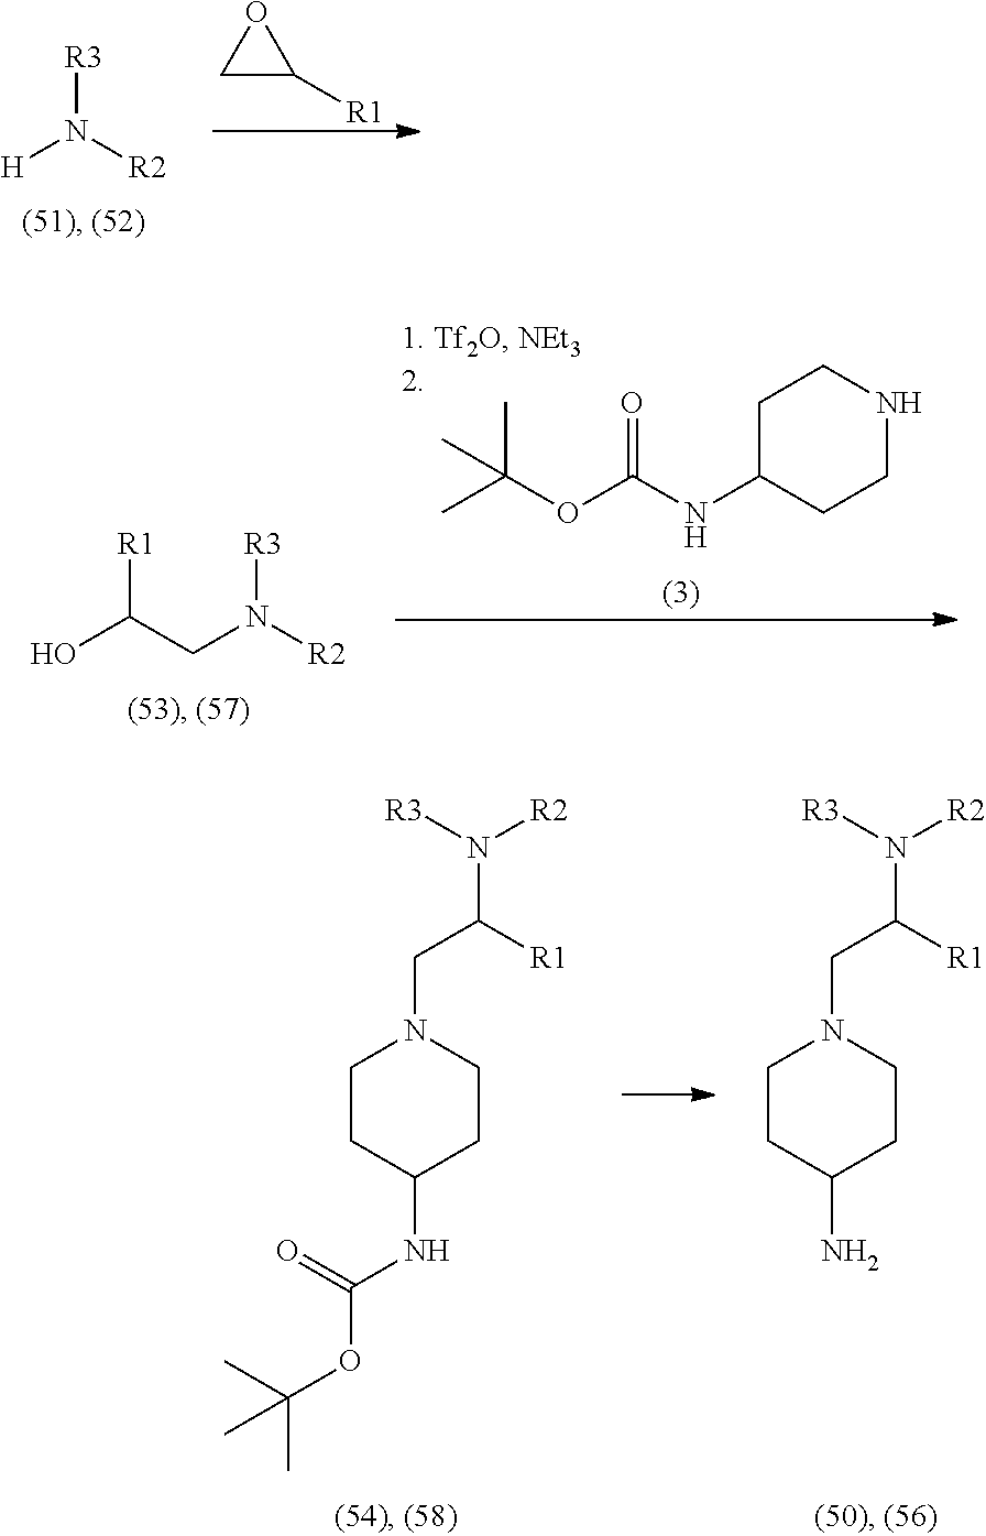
[H]N([R2])[R3].C1C([R1])O1.C1C(NC(OC(C)(C)C)=O)CCNC1.OC(CN([R2])[R3])[R1].C1CC(NC(OC(C)(C)C)=O)CCN1CC(N([R3])[R2])[R1].C1CC(N)CCN1CC(N([R3])[R2])[R1]
